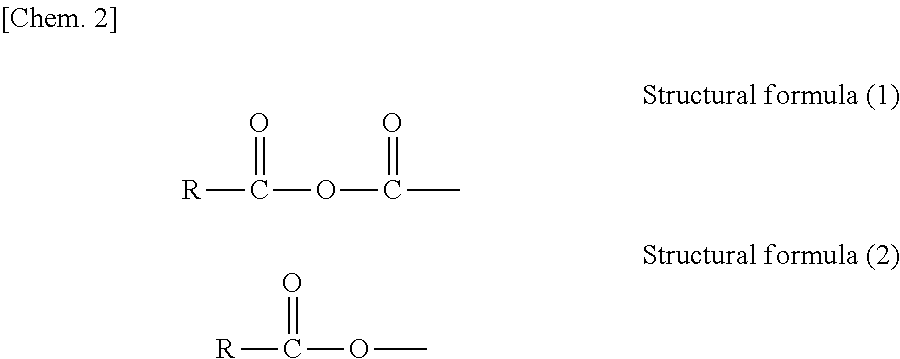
[R]C(OC(C)=O)=O.[R]C(OC)=O
